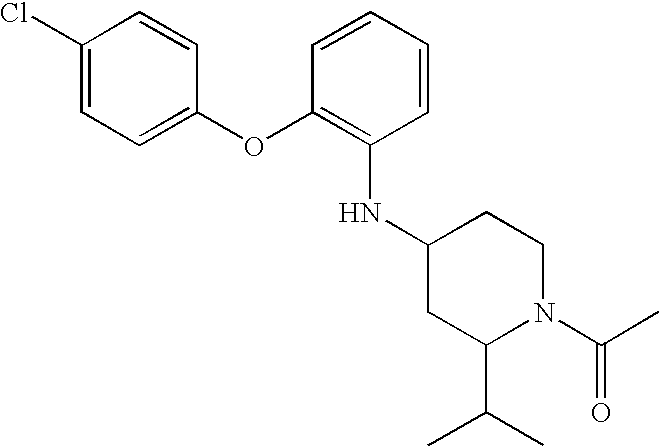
C1(NC2=C(OC3=CC=C(Cl)C=C3)C=CC=C2)CC(C(C)C)N(C(=O)C)CC1
